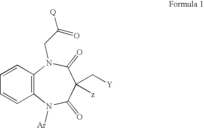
C12=C(C=CC=C1)N(CC(=O)[Q])C(=O)C(C[Y])([z])C(=O)N2[Ar]
